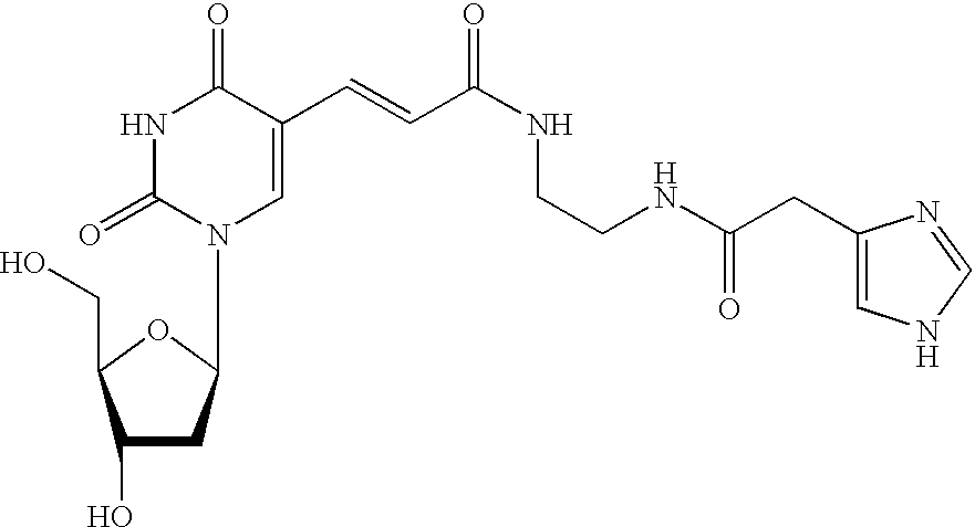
C1(O)CC(N2C=C(C=CC(NCCNC(CC3=CNC=N3)=O)=O)C(=O)NC2=O)OC1CO
